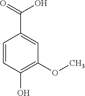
C1=CC(O)=C(OC)C=C1C(=O)O
